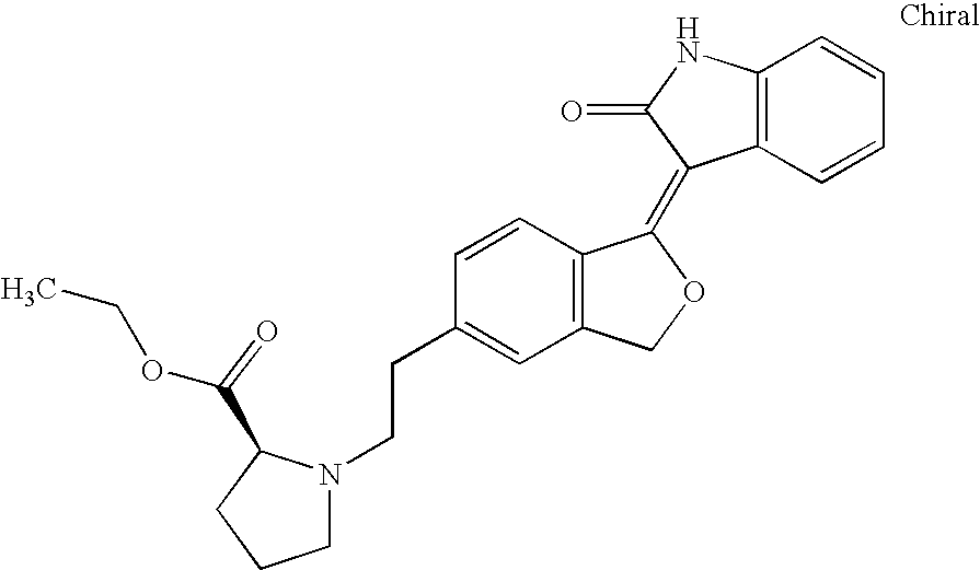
C12=C(C=CC=C1)C(=C1C3=C(CO1)C=C(CCN1CCCC1C(OCC)=O)C=C3)C(=O)N2
